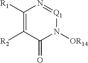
C1([R1])=C([R2])C(=O)N([OR14])[Q1]=N1
